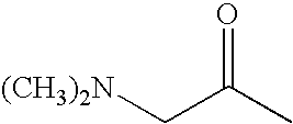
C([(CH3)2N])C(C)=O
